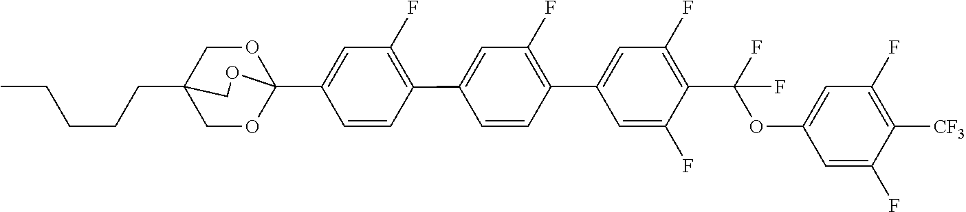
C(CCC12COC(C3=CC(F)=C(C4=CC(F)=C(C5=CC(F)=C(C(OC6=CC(F)=C([CF3])C(F)=C6)(F)F)C(F)=C5)C=C4)C=C3)(OC1)OC2)CC
